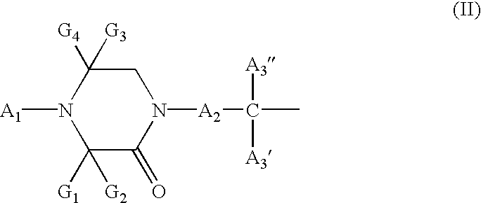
N1([A1])C([G1])([G2])C(=O)N([A2]C([A3])([A3])C)CC1([G4])[G3]
